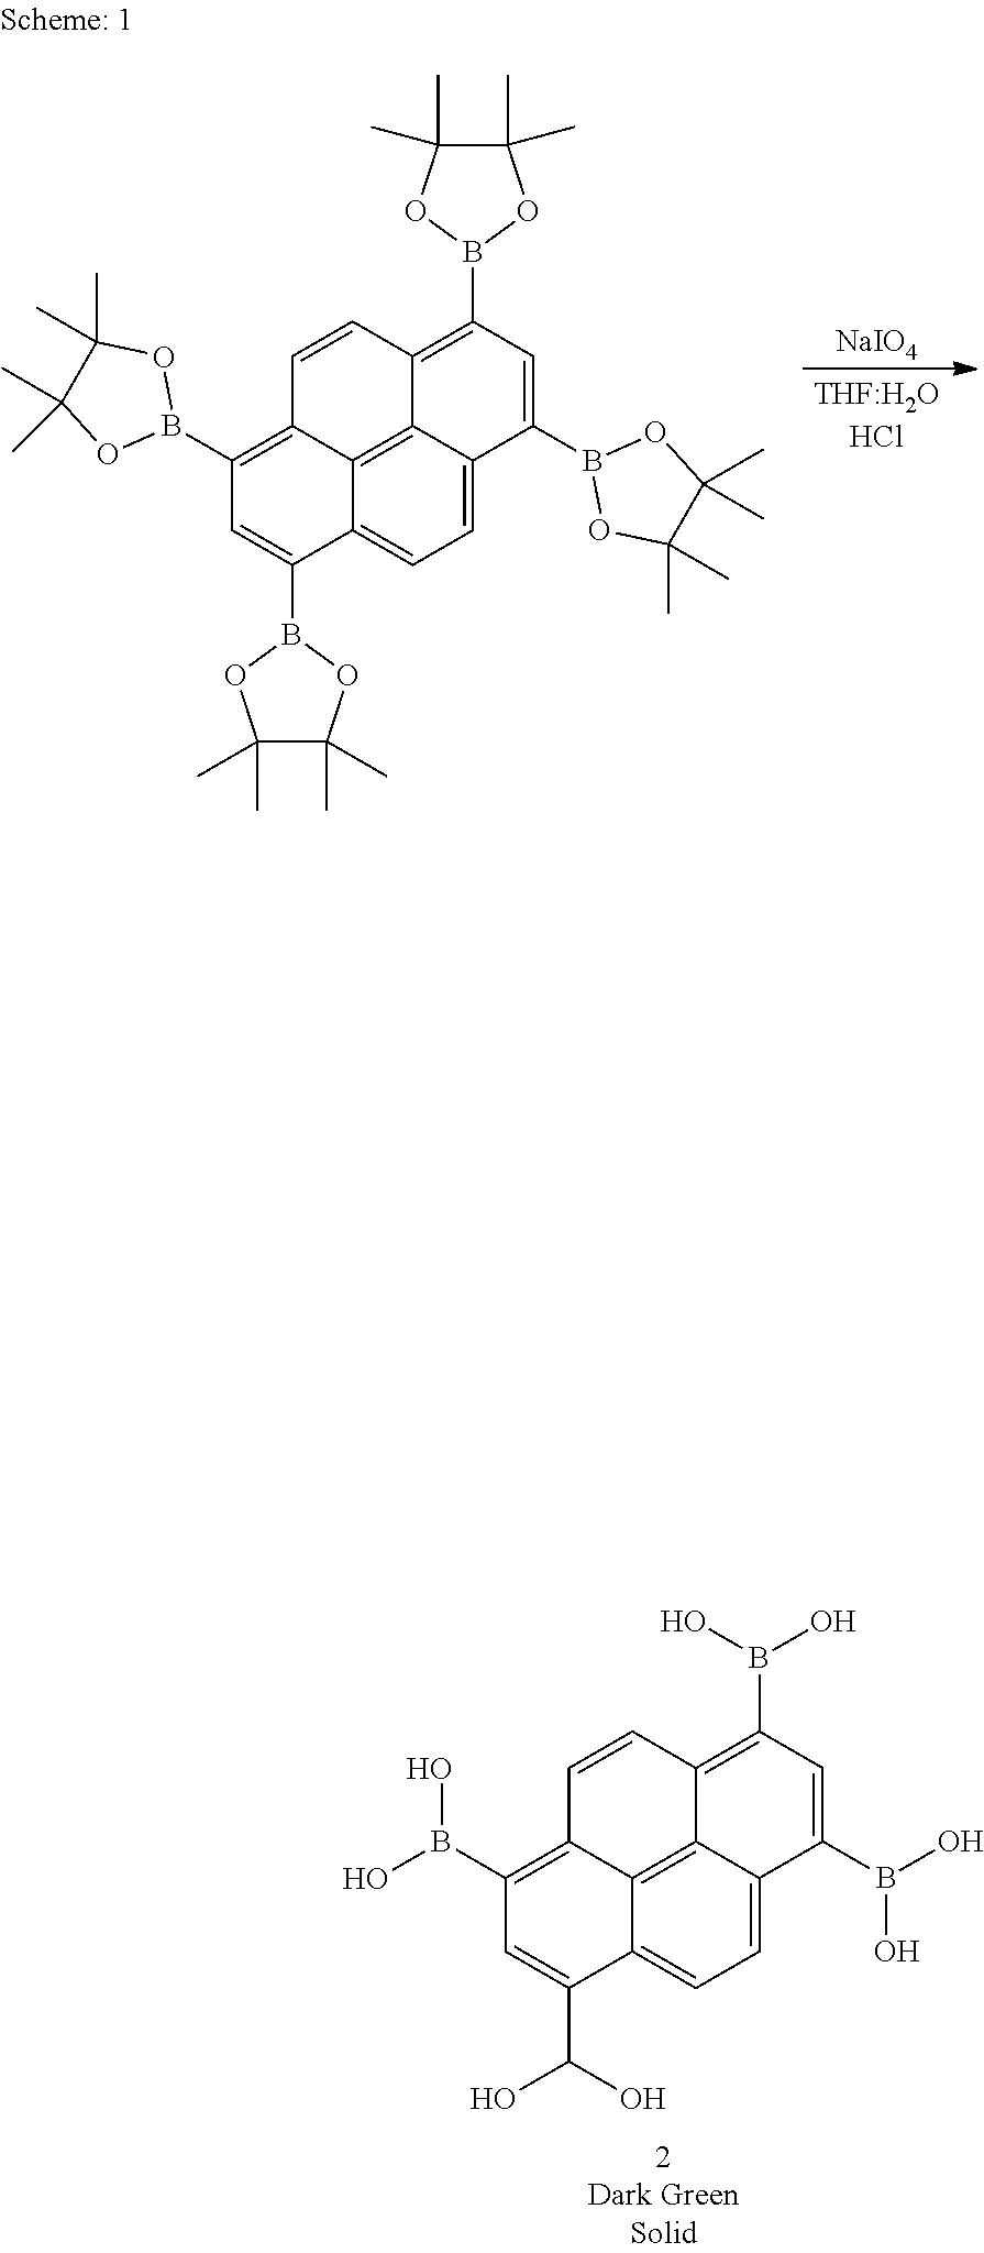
C12=C3C4=CC=C1C(C(O)O)=CC(B(O)O)=C2C=CC3=C(B(O)O)C=C4B(O)O.[NaIO4].[THF:H2OHCl].C12=C3C4=CC=C1C(B1OC(C)(C)C(C)(C)O1)=CC(B1OC(C)(C)C(C)(C)O1)=C2C=CC3=C(B1OC(C)(C)C(C)(C)O1)C=C4B1OC(C)(C)C(C)(C)O1
